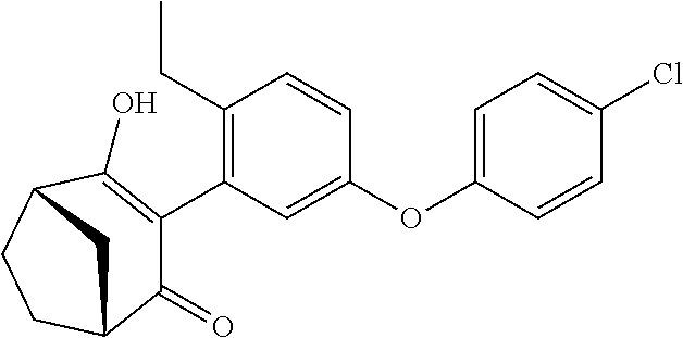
C1(=O)C(C2=C(CC)C=CC(OC3=CC=C(Cl)C=C3)=C2)=C(O)C2CCC1C2
